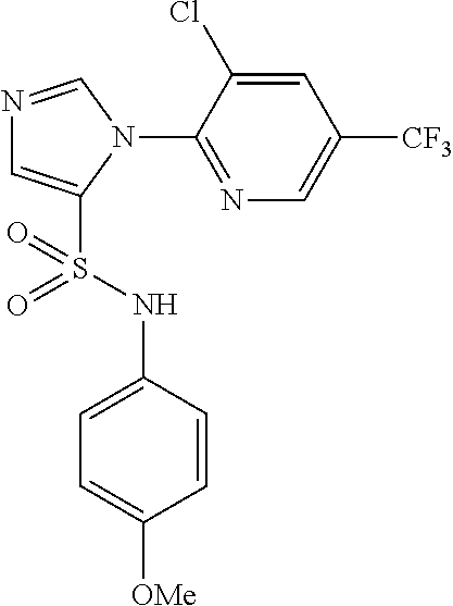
N1=CN(C2=NC=C([CF3])C=C2Cl)C(S(NC2=CC=C([OMe])C=C2)(=O)=O)=C1
